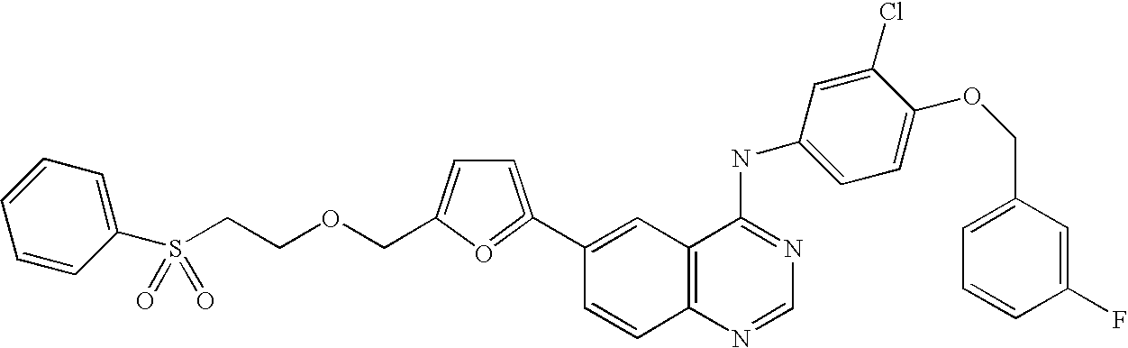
C1(C2=CC=C(COCCS(=O)(=O)C3=CC=CC=C3)O=2)=CC2=C(C=C1)N=CN=C2NC1=CC=C(OCC2=CC=CC(F)=C2)C(Cl)=C1
